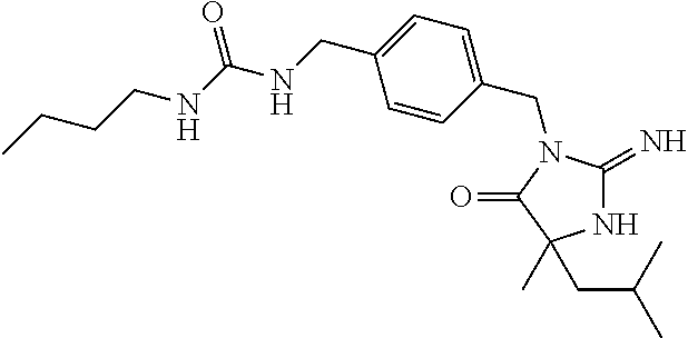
N1C(=N)N(CC2=CC=C(CNC(NCCCC)=O)C=C2)C(=O)C1(C)CC(C)C
